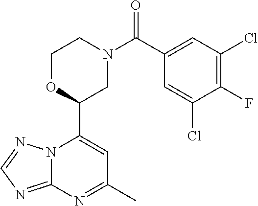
N12C(=NC=N1)N=C(C)C=C2C1CN(C(=O)C2=CC(Cl)=C(F)C(Cl)=C2)CCO1
